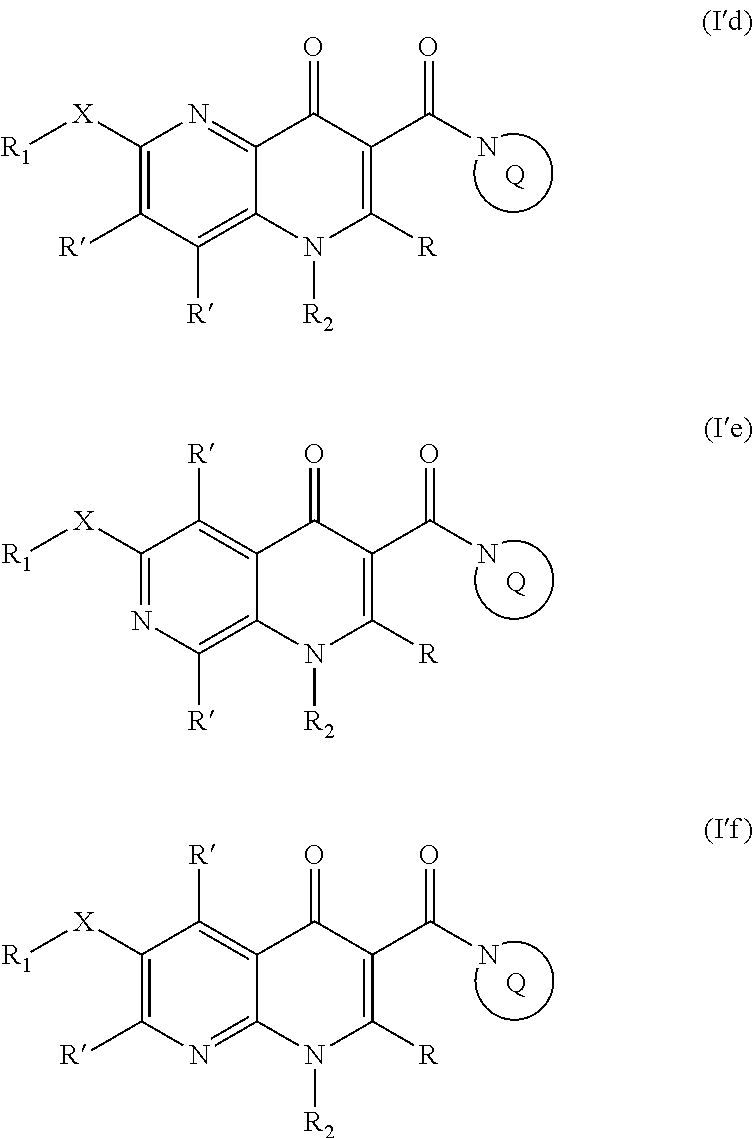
C1([X][R1])=C([R])C([R])=C2C(=N1)C(=O)C(C(N)=O)=C([R])N2[R2].[Q].C1([X][R1])=NC([R])=C2C(=C1[R])C(=O)C(C(N)=O)=C([R])N2[R2].[Q].C1([X][R1])=C([R])N=C2C(=C1[R])C(=O)C(C(N)=O)=C([R])N2[R2].[Q]
